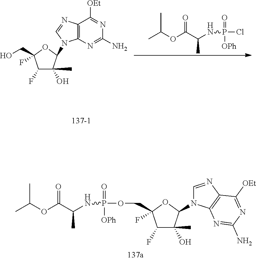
C1(F)C(O)(C)C(N2C3=C(N=C2)C([OEt])=NC(N)=N3)OC1(CO)F.CC(OC(C(NP(=O)([OPh])Cl)C)=O)C.C1(F)C(O)(C)C(N2C=NC3=C2N=C(N)N=C3[OEt])OC1(COP(=O)([OPh])NC(C)C(OC(C)C)=O)F
